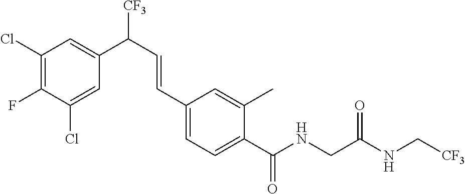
C1(Cl)=CC(C(C=CC2=CC=C(C(NCC(NC[CF3])=O)=O)C(C)=C2)[CF3])=CC(Cl)=C1F
